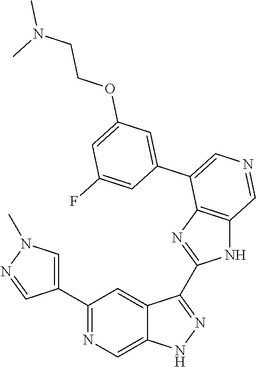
C1(C2=CN(C)N=C2)=NC=C2C(=C1)C(C1=NC3=C(N1)C=NC=C3C1=CC(OCCN(C)C)=CC(F)=C1)=NN2
